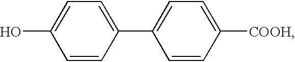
C1=CC(C2=CC=C([COOH])C=C2)=CC=C1O
